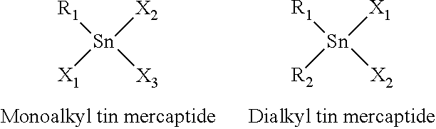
[Sn]([X1])([R2])([R1])[X2].[Sn]([X2])([X1])([R1])[X3]
